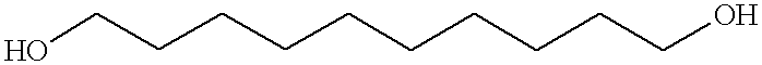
OCCCCCCCCCCO
